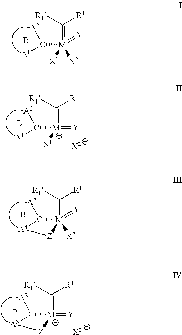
[M](=C([R1])[R1])(=[Y])([X1])([X2])C([A1])[A2].B.[M](=C([R1])[R1])(=[Y])([X1])C([A1])[A2].B.[X2].[M]1(=C([R1])[R1])(=[Y])([X2])[Z][A3]C1[A2].B.[M]1(=C([R1])[R1])(=[Y])[Z][A3]C1[A2].B.[X2]
